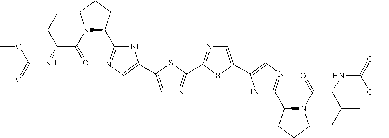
N1(C(C(C(C)C)NC(OC)=O)=O)C(C2=NC=C(C3=CN=C(C4=NC=C(C5=CN=C(C6N(C(C(C(C)C)NC(=O)OC)=O)CCC6)N5)S4)S3)N2)CCC1
